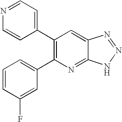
C1=CC(F)=CC(C2=C(C3=CC=NC=C3)C=C3C(=N2)NN=N3)=C1
